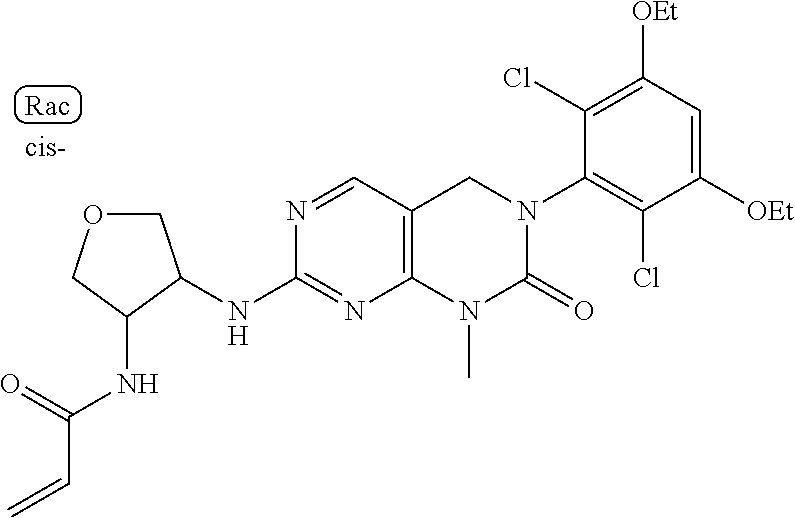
C1([OEt])=C(Cl)C(N2CC3=C(N(C)C2=O)N=C(NC2C(NC(C=C)=O)COC2)N=C3)=C(Cl)C([OEt])=C1
